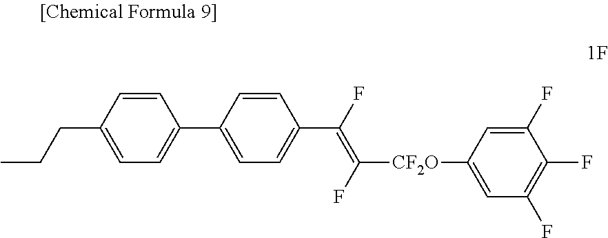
C1(C2=CC=C(C(F)=C(F)[CF2O]C3=CC(F)=C(F)C(F)=C3)C=C2)=CC=C(CCC)C=C1
